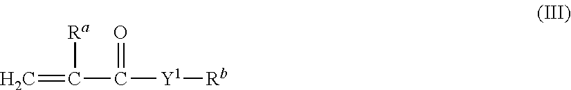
C=C([Ra])C(=O)[Y1][Rb]
